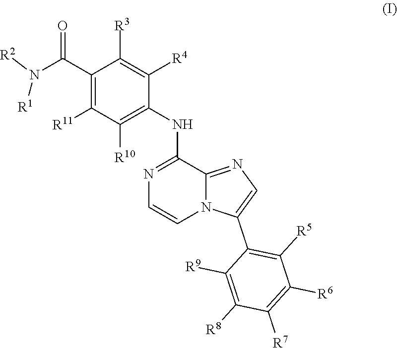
C1(C(N([R1])[R2])=O)=C([R11])C([R10])=C(NC2=NC=CN3C2=NC=C3C2=C([R5])C([R6])=C([R7])C([R8])=C2[R9])C([R4])=C1[R3]
